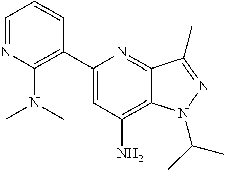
C1=NC(N(C)C)=C(C2=CC(N)=C3C(=N2)C(C)=NN3C(C)C)C=C1
